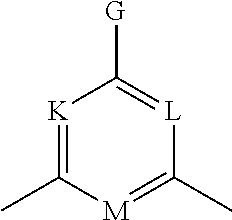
[K]1=C(C)[M]=C(C)[L]=C1[G]
